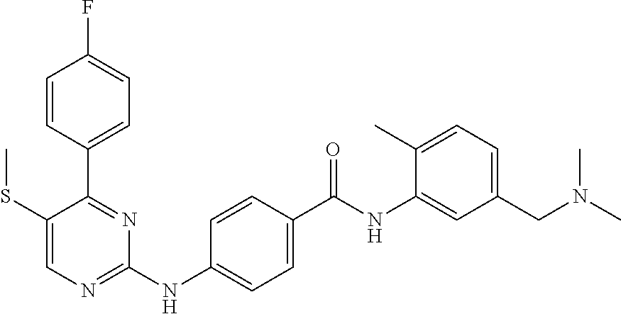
C1=CC(C2=NC(NC3=CC=C(C(NC4=CC(CN(C)C)=CC=C4C)=O)C=C3)=NC=C2SC)=CC=C1F
